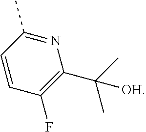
C1=CC(C)=NC(C(C)(C)[OH])=C1F
